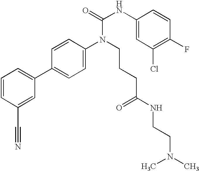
C1=CC(C#N)=CC(C2=CC=C(N(CCCC(NCCN(C)C)=O)C(NC3=CC(Cl)=C(F)C=C3)=O)C=C2)=C1
